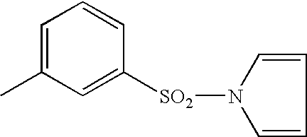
C1=CN([SO2]C2=CC(C)=CC=C2)C=C1
